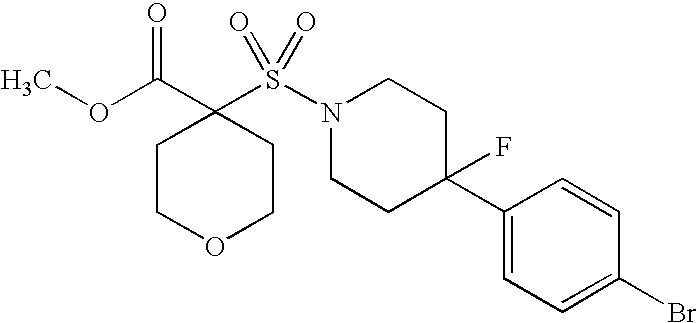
N1(S(=O)(=O)C2(C(OC)=O)CCOCC2)CCC(C2=CC=C(Br)C=C2)(F)CC1
